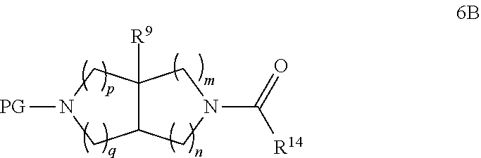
C12([R9])C(CN(C([R14])=O)C1)CN([PG])C2
